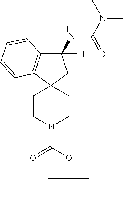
C1(NC(N(C)C)=O)([H])C2=C(C3(C1)CCN(C(OC(C)(C)C)=O)CC3)C=CC=C2.[H]
